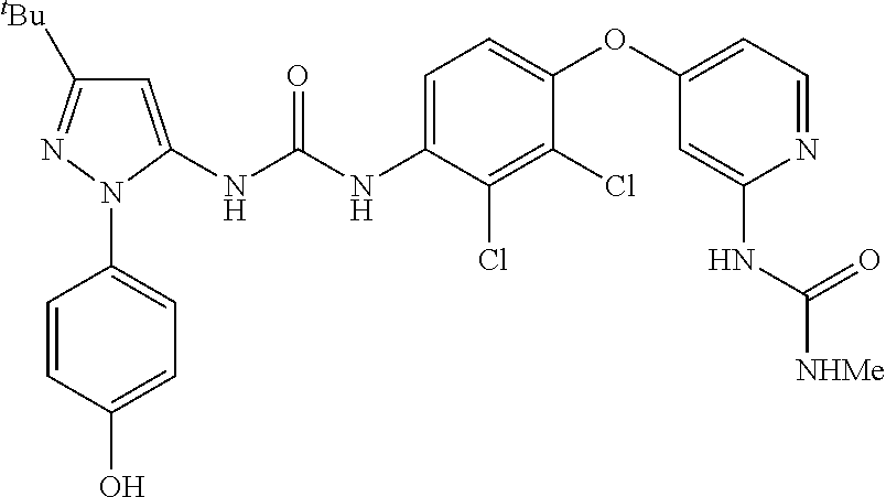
C1=C(NC(NC2=CC=C(OC3=CC=NC(NC([NHMe])=O)=C3)C(Cl)=C2Cl)=O)N(C2=CC=C(O)C=C2)N=C1[tBu]
